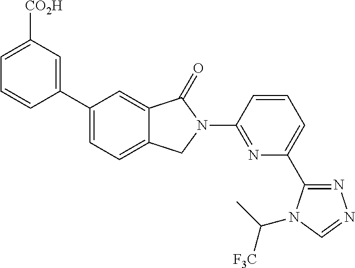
C1(C2=CC=C3C(=C2)C(=O)N(C2=NC(C4=NN=CN4C([F3C])C)=CC=C2)C3)=CC([CO2H])=CC=C1
